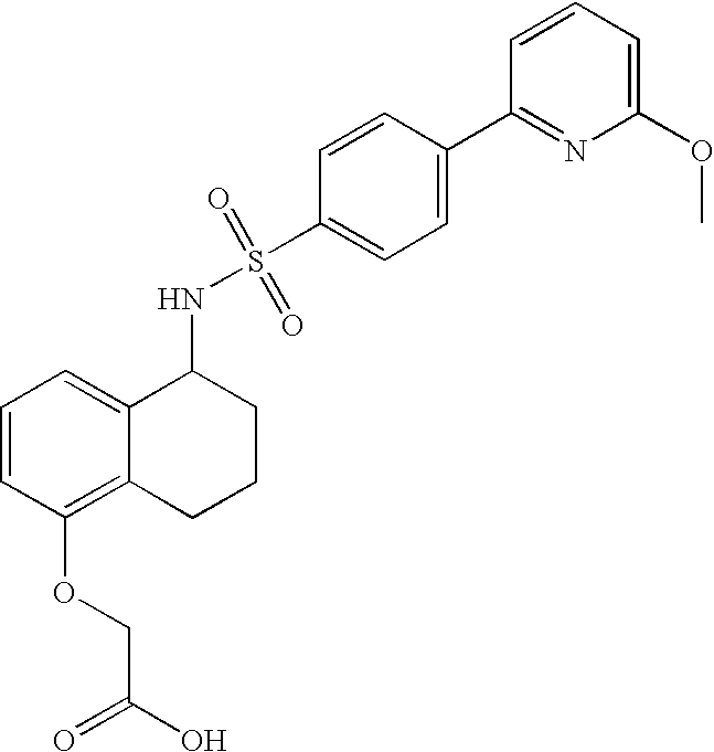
C1=CC(OCC(O)=O)=C2C(=C1)C(NS(=O)(=O)C1=CC=C(C3=NC(OC)=CC=C3)C=C1)CCC2
